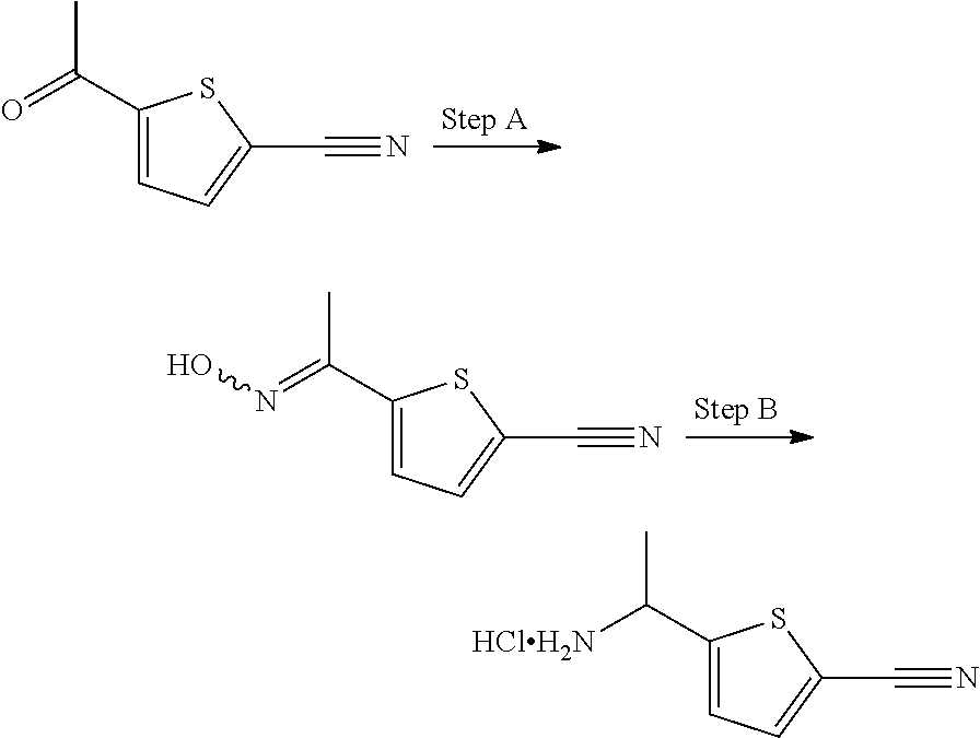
C1(C(C)=O)=CC=C(C#N)S1.C1(C(C)=NO)=CC=C(C#N)S1.C1(C(C)[HClH2N])=CC=C(C#N)S1
